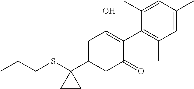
C(SC1(C2CC(=O)C(C3=C(C)C=C(C)C=C3C)=C(O)C2)CC1)CC
